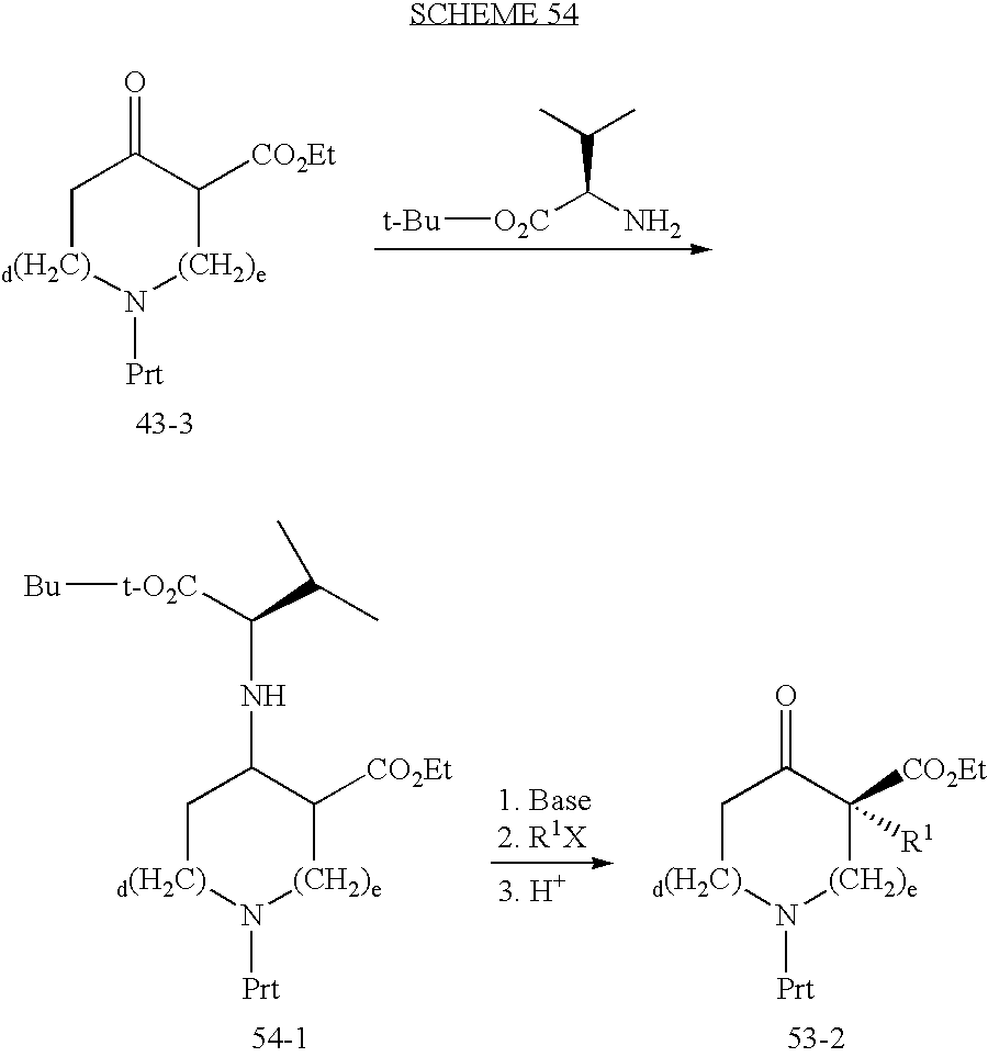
C1[d(H2C)]N([Prt])[(CH2)e]C([CO2Et])C1NC([t-O2C][Bu])C(C)C.C1[d(H2C)]N([Prt])[(CH2)e]C([CO2Et])([R1])C1=O.C1[d(H2C)]N([Prt])[(CH2)e]C([CO2Et])C1=O.[O2C](C(N)C(C)C)[t-Bu]
